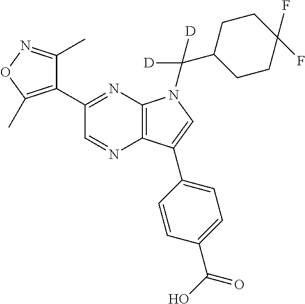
C12=C(N=C(C3=C(C)ON=C3C)C=N1)N(C(C1CCC(F)(F)CC1)([D])[D])C=C2C1=CC=C(C(O)=O)C=C1
